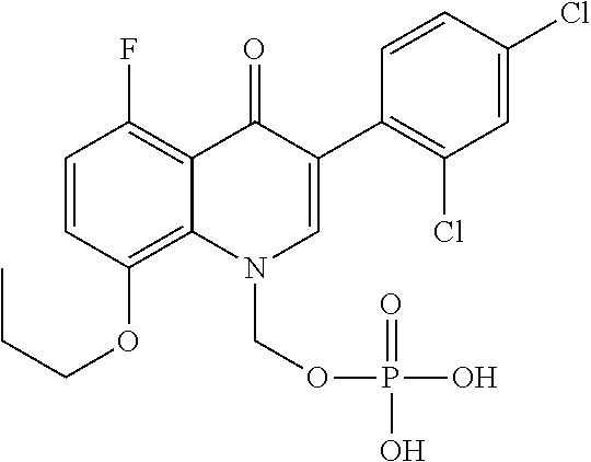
C1=CC(OCCC)=C2C(=C1F)C(=O)C(C1=C(Cl)C=C(Cl)C=C1)=CN2COP(=O)(O)O
